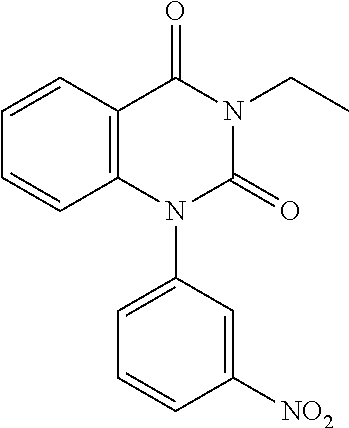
C12=C(C=CC=C1)C(=O)N(CC)C(=O)N2C1=CC=CC([NO2])=C1
